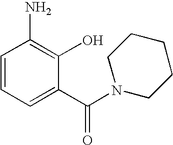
C1=CC=C(C(N2CCCCC2)=O)C(O)=C1N
